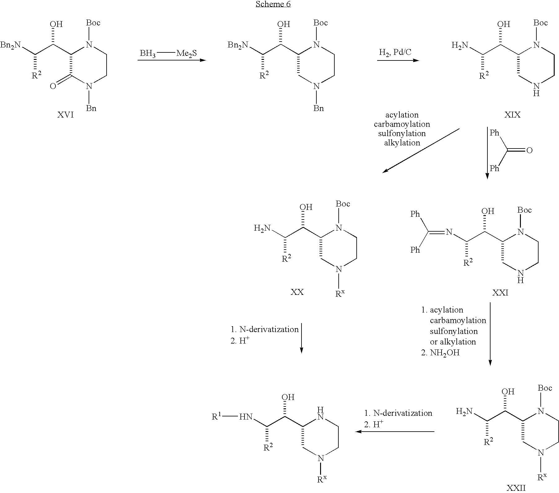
B[Me2S].NC(C(O)C1CNCCN1[Boc])[R2].[Bn2N]C(C(O)C1C(=O)N([Bn])CCN1[Boc])[R2].[Bn2N]C(C(O)C1CN([Bn])CCN1[Boc])[R2].[Ph]C(=O)[Ph].NC(C(O)C1CN([Rx])CCN1[Boc])[R2].N(C(C(O)C1CNCCN1[Boc])[R2])=C([Ph])[Ph].N(C(C(O)C1CN([Rx])CCN1)[R2])[R1].NC(C(O)C1CN([Rx])CCN1[Boc])[R2]
